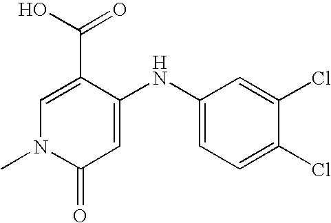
C1=C(C(O)=O)C(NC2=CC=C(Cl)C(Cl)=C2)=CC(=O)N1C
